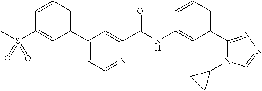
C1(C2=CC=NC(C(NC3=CC(C4=NN=CN4C4CC4)=CC=C3)=O)=C2)=CC=CC(S(C)(=O)=O)=C1
